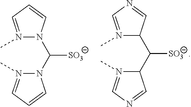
N1(C)=CC=CN1C(N1N(C)=CC=C1)[SO3].N1(C)=CN=CC1C(C1N(C)=CN=C1)[SO3]
